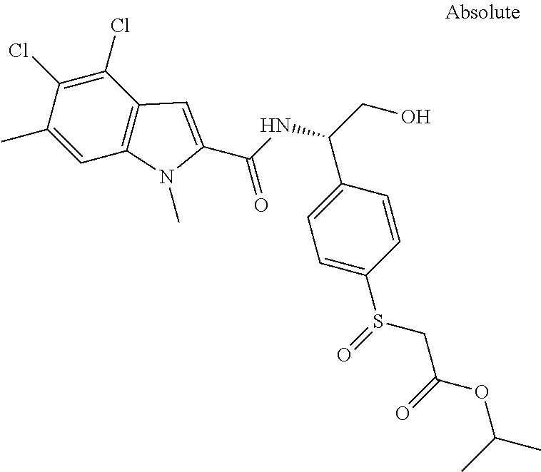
C1=C(C)C(Cl)=C(Cl)C2=C1N(C)C(C(NC(CO)C1=CC=C(S(=O)CC(OC(C)C)=O)C=C1)=O)=C2
